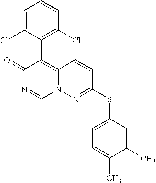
O=C1N=CN2C(=C1C1=C(Cl)C=CC=C1Cl)C=CC(SC1=CC=C(C)C(C)=C1)=N2
